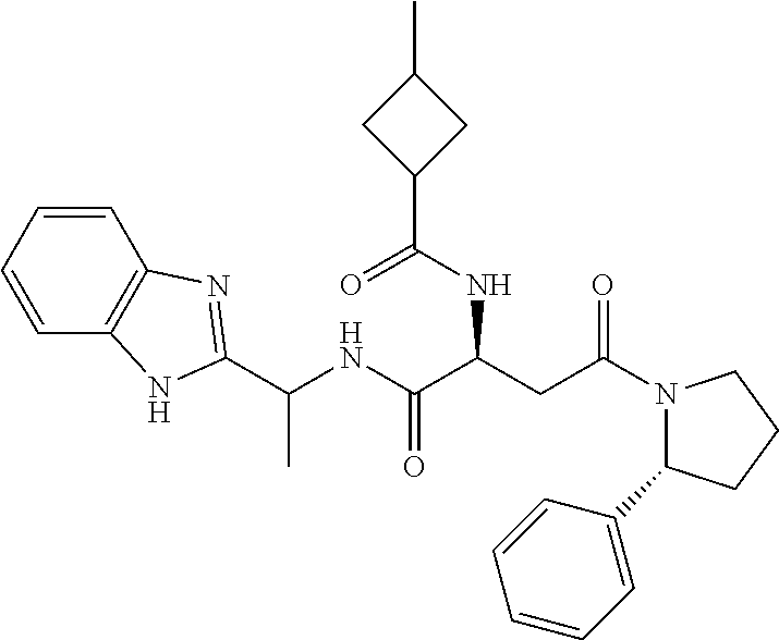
C1=CC2=C(C=C1)NC(C(NC(C(CC(N1C(C3=CC=CC=C3)CCC1)=O)NC(C1CC(C)C1)=O)=O)C)=N2
